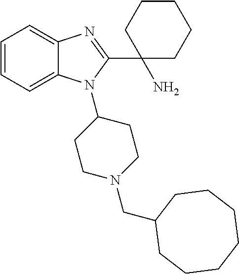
C1=CC=C2C(=C1)N=C(C1(N)CCCCC1)N2C1CCN(CC2CCCCCCC2)CC1
